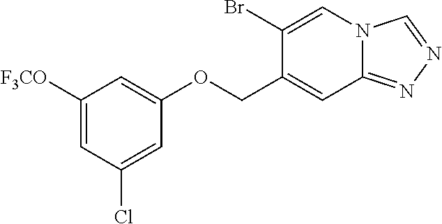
C1(COC2=CC([F3CO])=CC(Cl)=C2)=CC2=NN=CN2C=C1Br
